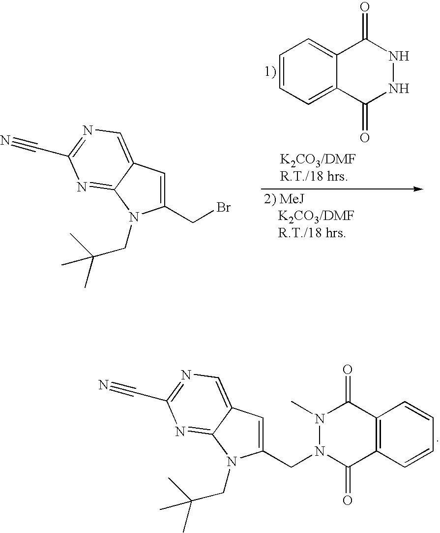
C1(CBr)=CC2=CN=C(C#N)N=C2N1CC(C)(C)C.C1=CC=C2C(=C1)C(=O)NNC2=O.C1(CN2C(=O)C3=C(C(=O)N2C)C=CC=C3)=CC2=CN=C(C#N)N=C2N1CC(C)(C)C
